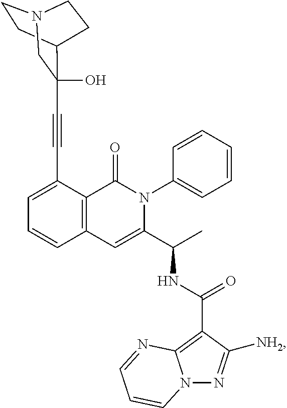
C1(C#CC2(O)C3CCN(CC3)C2)=CC=CC2=C1C(=O)N(C1=CC=CC=C1)C(C(C)NC(C1=C3N(N=C1[NH2])C=CC=N3)=O)=C2
